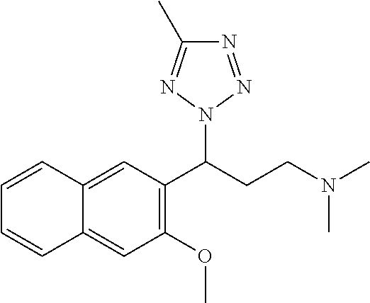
C12=CC(C(CCN(C)C)N3N=NC(C)=N3)=C(OC)C=C1C=CC=C2
